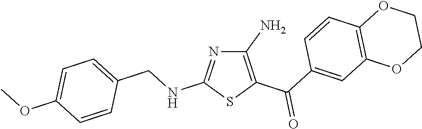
C1(N)=C(C(C2=CC3=C(C=C2)OCCO3)=O)SC(NCC2=CC=C(OC)C=C2)=N1
